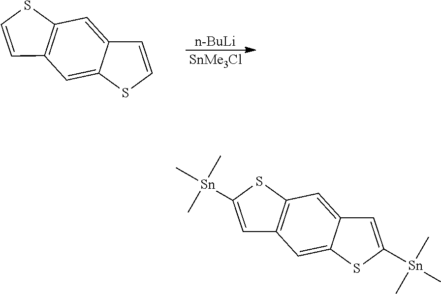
[n-BuLi].C1=CSC2=C1C=C1C(=C2)C=CS1.[SnMe3Cl].C1=C([Sn](C)(C)C)SC2=C1C=C1C(=C2)C=C([Sn](C)(C)C)S1
